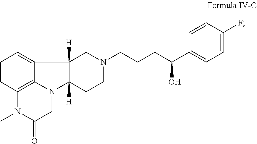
N1(CCCC(C2=CC=C(F)C=C2)O)CC2([H])C3=CC=CC4=C3N(C2([H])CC1)CC(=O)N4C
